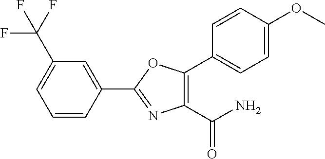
C1(C2=NC(C(N)=O)=C(C3=CC=C(OC)C=C3)O2)=CC(C(F)(F)F)=CC=C1
